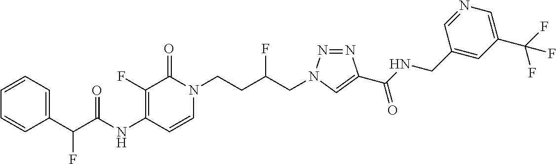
N(C1=C(F)C(=O)N(CCC(CN2N=NC(C(NCC3=CC(C(F)(F)F)=CN=C3)=O)=C2)F)C=C1)C(=O)C(C1=CC=CC=C1)F
